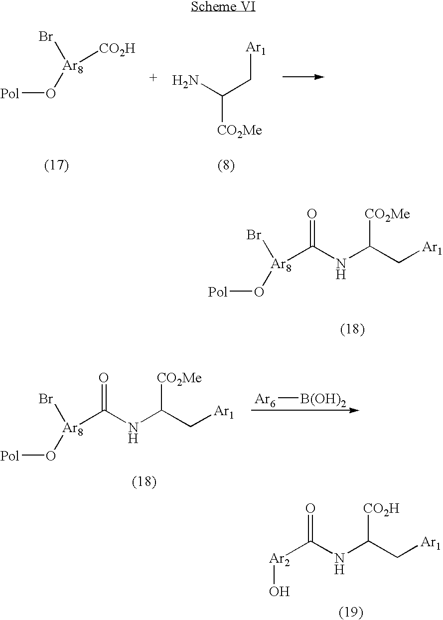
[Pol]O[Ar8]([CO2H])Br.NC(C[Ar1])[CO2Me].[Pol]O[Ar8](C(NC(C[Ar1])[CO2Me])=O)Br.[Pol]O[Ar8](C(NC(C[Ar1])[CO2Me])=O)Br.[Ar6][B(OH)2].O[Ar2]C(NC(C[Ar1])[CO2H])=O
